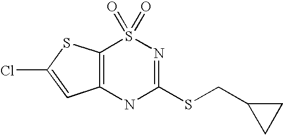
C12=C(NC(SCC3CC3)=NS1(=O)=O)C=C(Cl)S2
